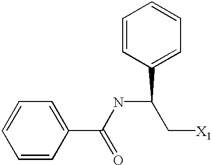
C1=CC(C(=O)NC(C[X1])C2=CC=CC=C2)=CC=C1
